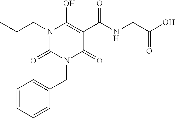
C(N1C(=O)N(CC2=CC=CC=C2)C(=O)C(C(NCC(O)=O)=O)=C1O)CC
